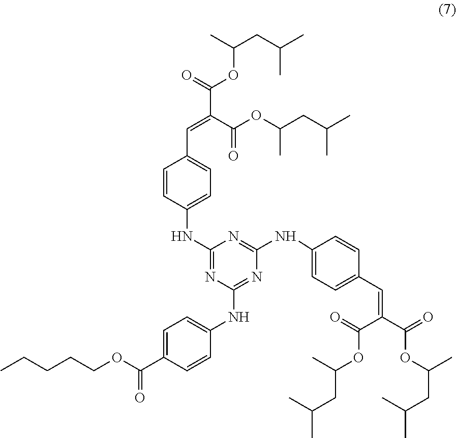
C1=CC(NC2=NC(NC3=CC=C(C(=O)OCCCCC)C=C3)=NC(NC3=CC=C(C=C(C(=O)OC(CC(C)C)C)C(=O)OC(CC(C)C)C)C=C3)=N2)=CC=C1C=C(C(OC(CC(C)C)C)=O)C(=O)OC(CC(C)C)C
